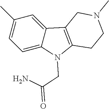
C1=C2C(=CC(C)=C1)C1=C(N2CC(=O)N)CCN(C)C1
